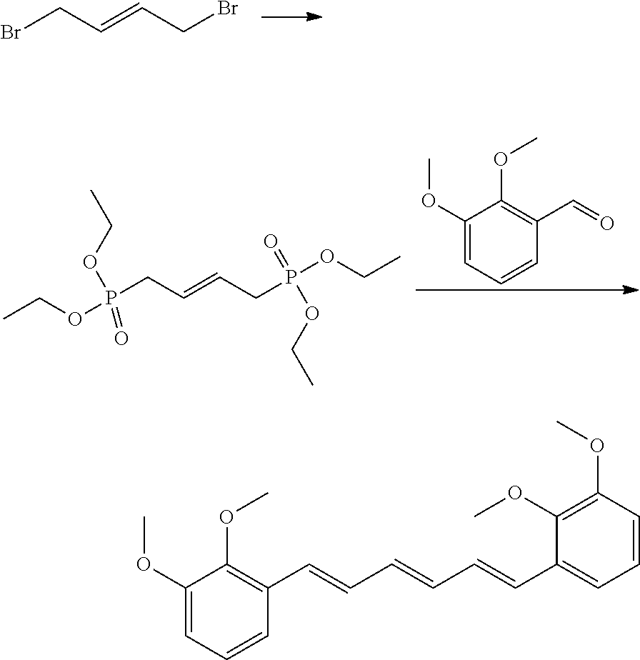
BrCC=CCBr.C1(OC)=CC=CC(C=O)=C1OC.CCOP(CC=CCP(OCC)(=O)OCC)(OCC)=O.C1(OC)=CC=CC(C=CC=CC=CC2=CC=CC(OC)=C2OC)=C1OC
